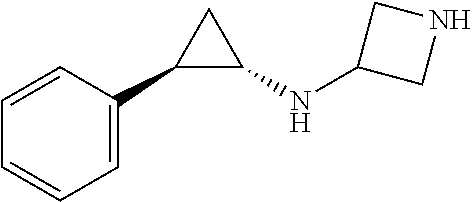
C1=C(C2C(NC3CNC3)C2)C=CC=C1
